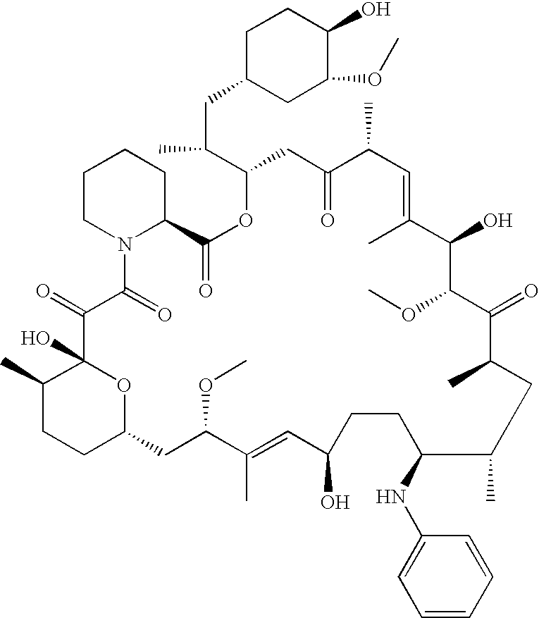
C1C(CC(C2CC(=O)C(C)C=C(C)C(O)C(OC)C(=O)C(C)CC(C)C(NC3=CC=CC=C3)CCC(O)C=C(C)C(OC)CC3CCC(C)C(O)(C(=O)C(=O)N4C(C(=O)O2)CCCC4)O3)C)CC(OC)C(O)C1
